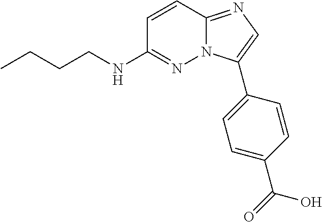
C1=CC2=NC=C(C3=CC=C(C(=O)O)C=C3)N2N=C1NCCCC
